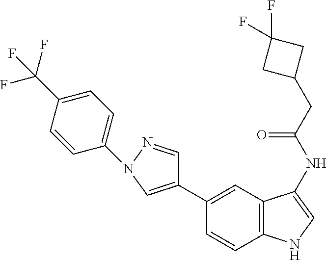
C1(C2=CN(C3=CC=C(C(F)(F)F)C=C3)N=C2)=CC2=C(C=C1)NC=C2NC(CC1CC(F)(F)C1)=O
